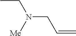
CCN(CC=C)[Me]
